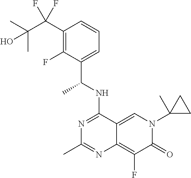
C1(C(C(C)(C)O)(F)F)=C(F)C(C(NC2=NC(C)=NC3=C(F)C(=O)N(C4(C)CC4)C=C23)C)=CC=C1
